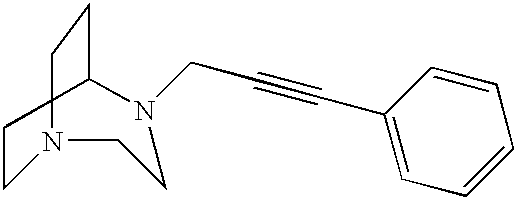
C(#CC1=CC=CC=C1)CN1CCCN(CC)CC1
